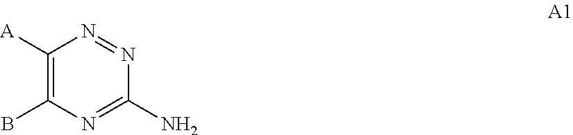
NC1=NC(B)=C([A])N=N1
